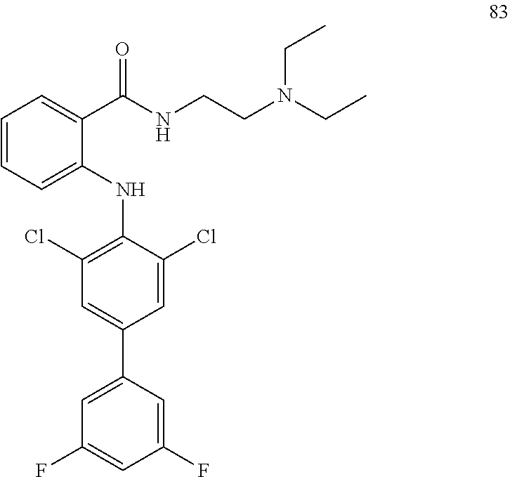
C1(C2=CC(Cl)=C(NC3=CC=CC=C3C(NCCN(CC)CC)=O)C(Cl)=C2)=CC(F)=CC(F)=C1
